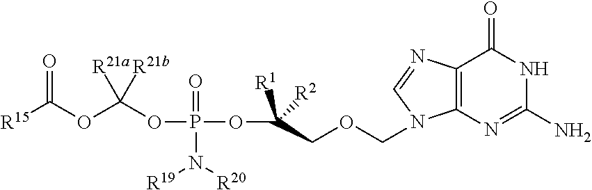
C12=C(N=C(N)NC1=O)N(COCC(OP(=O)(N([R20])[R19])OC(OC([R15])=O)([R21a])[R21b])([R1])[R2])C=N2
